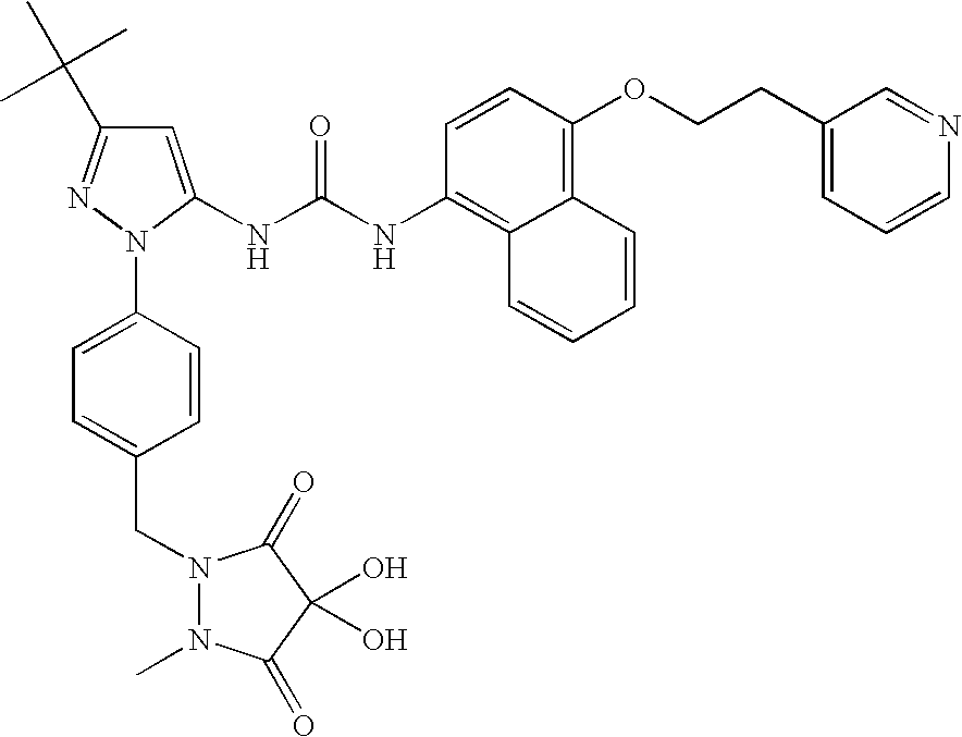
C1=C(NC(NC2=C3C(=C(OCCC4=CC=CN=C4)C=C2)C=CC=C3)=O)N(C2=CC=C(CN3N(C)C(=O)C(O)(O)C3=O)C=C2)N=C1C(C)(C)C
